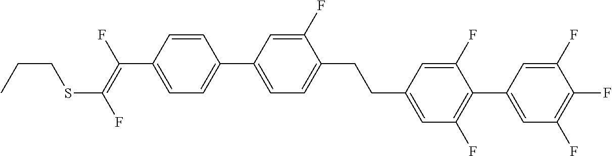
C(C1=CC(F)=C(C2=CC(F)=C(F)C(F)=C2)C(F)=C1)CC1=CC=C(C2=CC=C(C(=C(F)SCCC)F)C=C2)C=C1F
